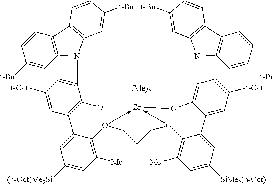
C1(N2C3=C(C=CC([t-Bu])=C3)C3=C2C=C([t-Bu])C=C3)=CC([t-Oct])=CC2=C1O[Zr]13([(Me)2])-O(C4=C([Me])C=C([(n-Oct)Me2Si])C=C24)CCCO->1C1=C([Me])C=C([SiMe2(n-Oct)])C=C1C1=CC([t-Oct])=CC(N2C4=C(C=CC([t-Bu])=C4)C4=C2C=C([t-Bu])C=C4)=C1O3
